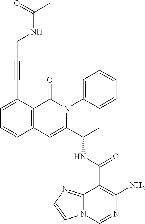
C1(C(NC(C2=CC3=C(C(=O)N2C2=CC=CC=C2)C(C#CCNC(=O)C)=CC=C3)C)=O)=C(N)N=CN2C1=NC=C2
